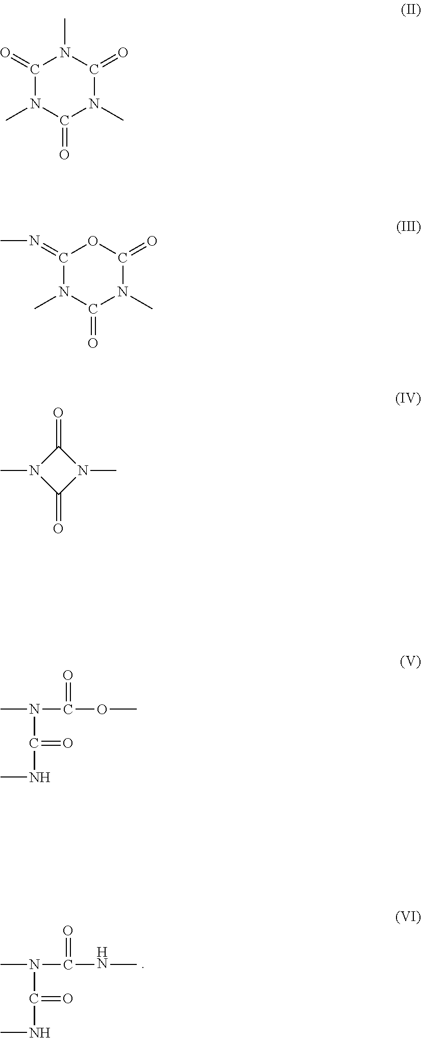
CN(C(NC)=O)C(NC)=O.C1(=O)N(C)C(=O)N(C)C(=O)N1C.C1(=NC)N(C)C(=O)N(C)C(=O)O1.CN1C(=O)N(C)C1=O.CN(C(OC)=O)C(NC)=O
